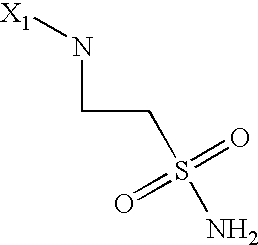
N(CCS(N)(=O)=O)[X1]
